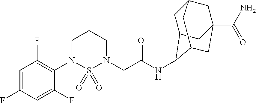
C1=C(F)C=C(F)C(N2S(=O)(=O)N(CC(NC3C4CC5CC(C(N)=O)(CC3C5)C4)=O)CCC2)=C1F
